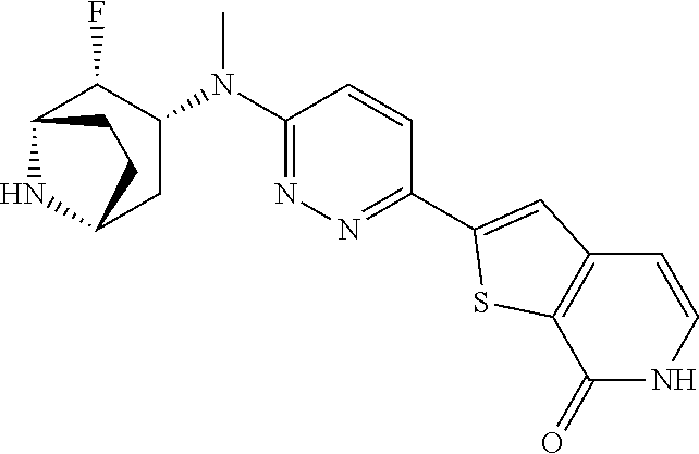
C1(N(C2C(F)C3NC(C2)CC3)C)=NN=C(C2=CC3=C(S2)C(=O)NC=C3)C=C1
